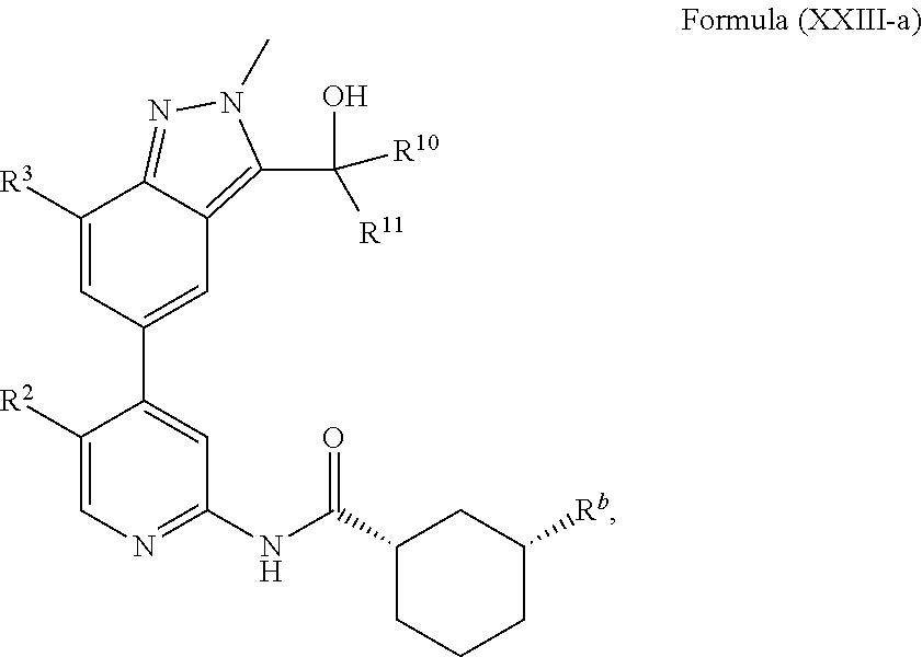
N1=C(NC(C2CCCC([Rb])C2)=O)C=C(C2=CC3=C(C(O)([R11])[R10])N(C)N=C3C([R3])=C2)C([R2])=C1
